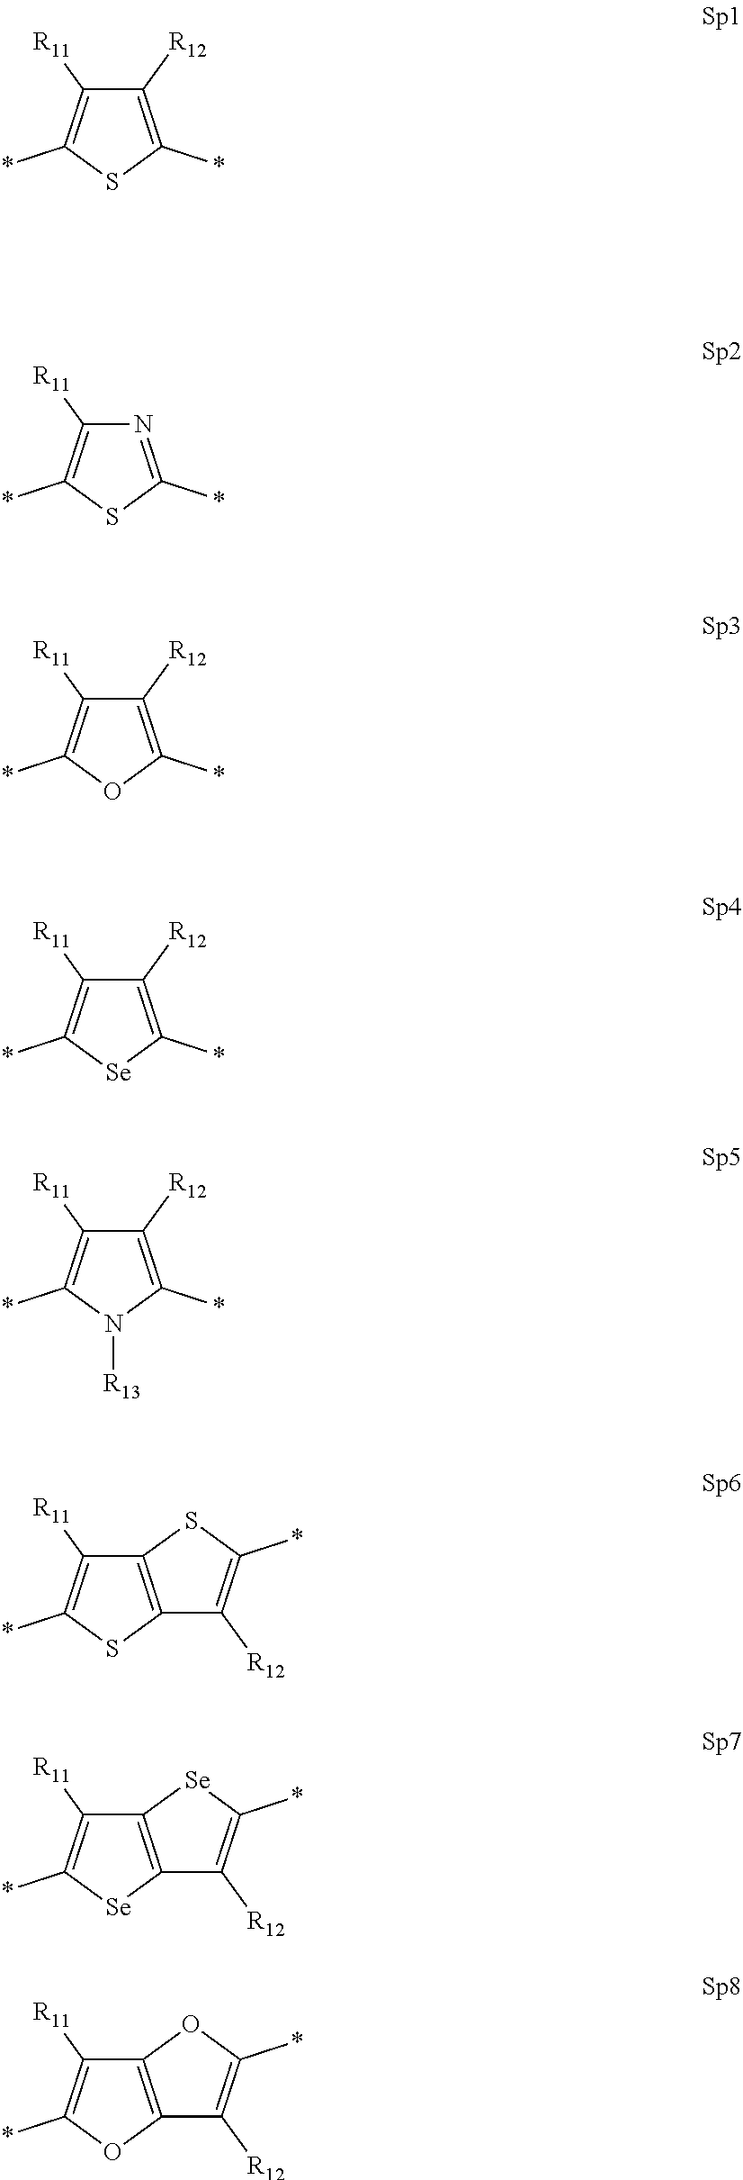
C1([R11])=C(*)SC(*)=C1[R12].C1([R11])=C(*)SC(*)=N1.C1([R11])=C(*)OC(*)=C1[R12].C1([R11])=C(*)[Se]C(*)=C1[R12].C1([R11])=C(*)N([R13])C(*)=C1[R12].C1([R11])=C(*)SC2=C1SC(*)=C2[R12].C1([R11])=C(*)[Se]C2=C1[Se]C(*)=C2[R12].C1([R11])=C(*)OC2=C1OC(*)=C2[R12]
